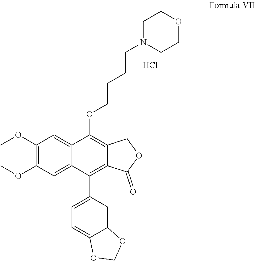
C1(OC)=C(OC)C=C2C(=C1)C(OCCCCN1CCOCC1)=C1C(=C2C2=CC=C3C(=C2)OCO3)C(=O)OC1.Cl
